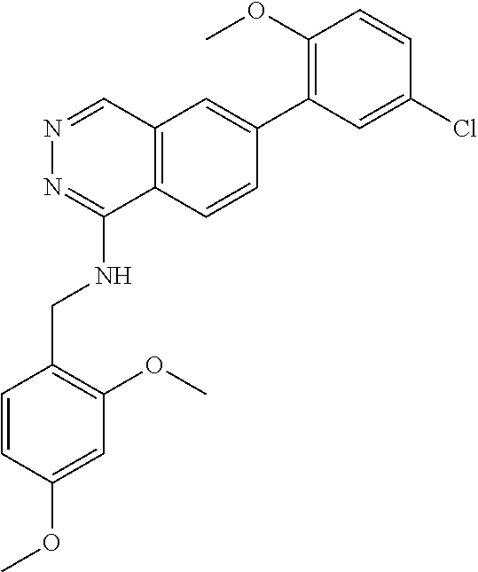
COC1=CC(OC)=C(CNC2=NN=CC3=C2C=CC(C2=C(OC)C=CC(Cl)=C2)=C3)C=C1
